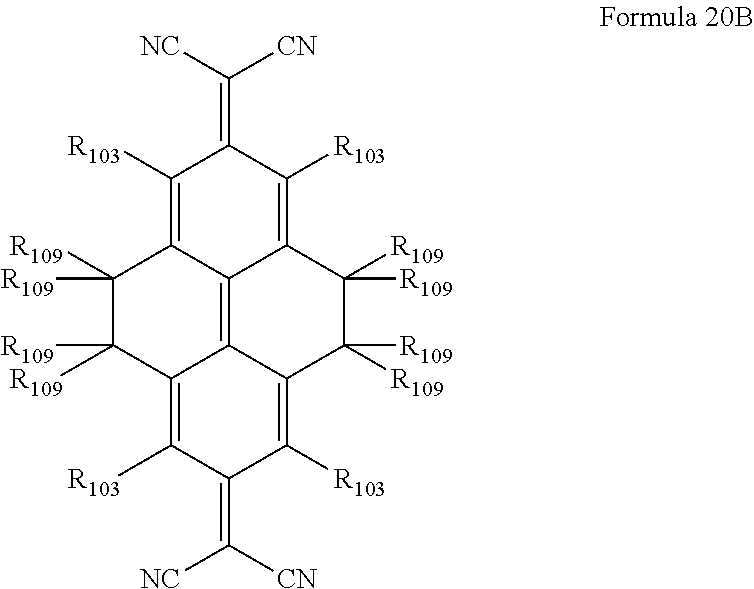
C1([R103])=C2C3=C4C(=C([R103])C(=C([CN])[NC])C([R103])=C4C([R109])([R109])C([R109])([R109])C3=C([R103])C1=C([NC])[CN])C([R109])([R109])C2([R109])[R109]
